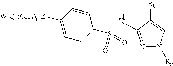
C1(S(=O)(=O)NC2=NN([R9])C=C2[R8])=CC=C([W-Q-(CH2)p-Z])C=C1
